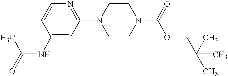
C1(NC(=O)C)=CC(N2CCN(C(=O)OCC(C)(C)C)CC2)=NC=C1
